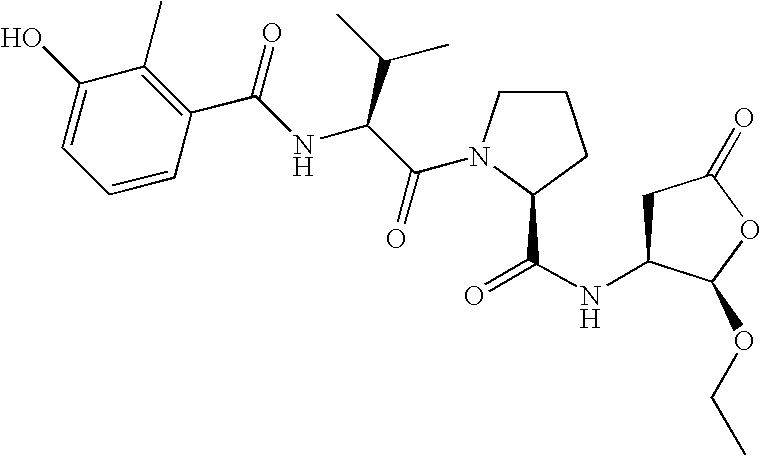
C1C(NC(=O)C2N(C(C(NC(C3=C(C)C(O)=CC=C3)=O)C(C)C)=O)CCC2)C(OCC)OC1=O
